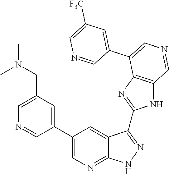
C1=C(CN(C)C)C=C(C2=CN=C3C(=C2)C(C2=NC4=C(N2)C=NC=C4C2=CC([CF3])=CN=C2)=NN3)C=N1
